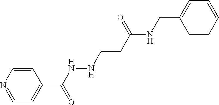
C1=NC=CC(C(NNCCC(NCC2=CC=CC=C2)=O)=O)=C1
